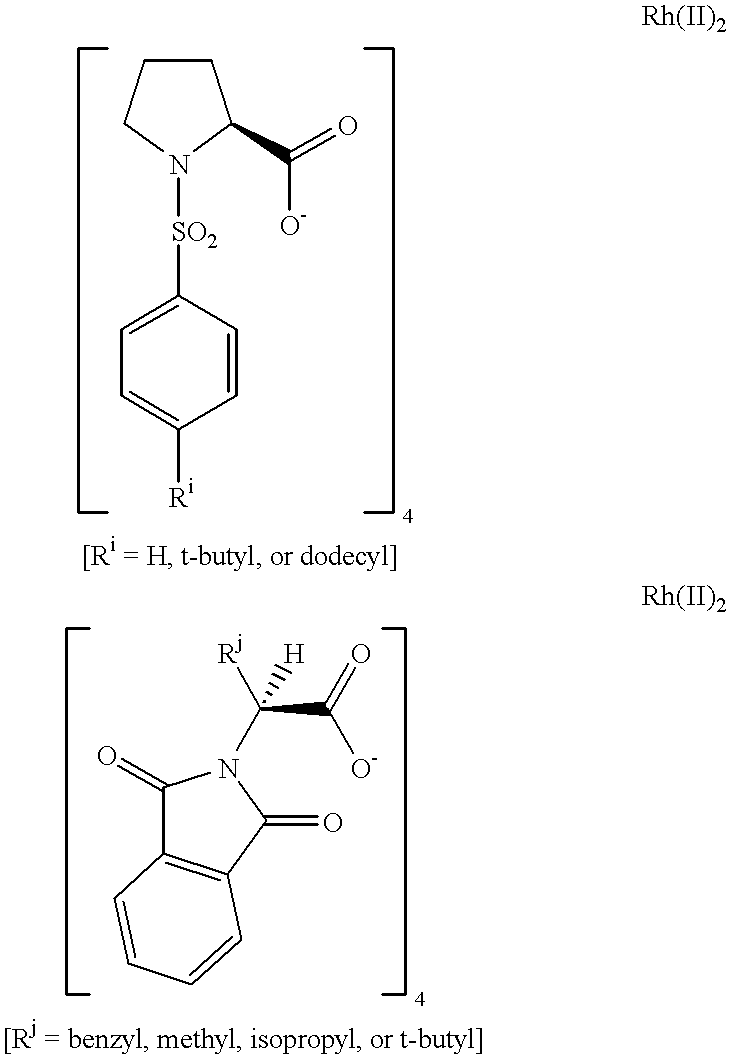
C1CCN([SO2]C2=CC=C([Ri])C=C2)C1C([O-])=O.C1(=O)C2=C(C(=O)N1C([Rj])(C([O-])=O)[H])C=CC=C2
